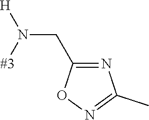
C(N([#3])[H])C1=NC(C)=NO1
